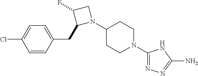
C1(N2CC(F)C2CC2=CC=C(Cl)C=C2)CCN(C2=NN=C(N)N2)CC1
